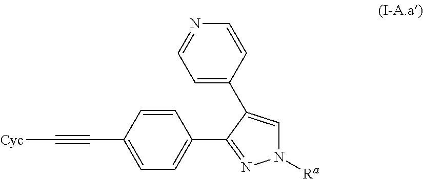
C1=CC(C#C[Cyc])=CC=C1C1=NN([Ra])C=C1C1=CC=NC=C1
